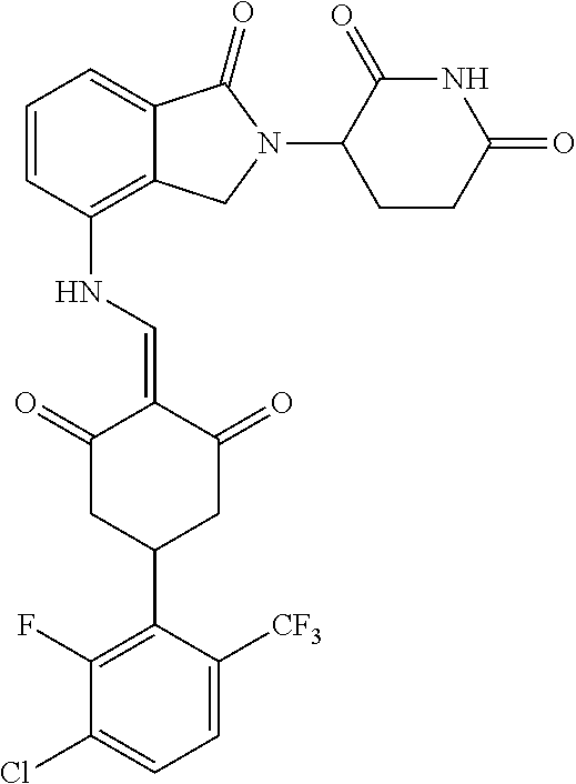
C12=C(NC=C3C(=O)CC(C4=C(F)C(Cl)=CC=C4[CF3])CC3=O)C=CC=C1C(=O)N(C1C(=O)NC(=O)CC1)C2
